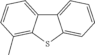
C12=CC=CC=C1SC1=C(C)C=CC=C21
